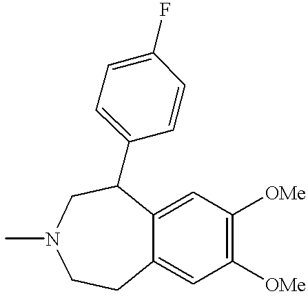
C12=CC([OMe])=C([OMe])C=C1CCN(C)CC2C1=CC=C(F)C=C1
